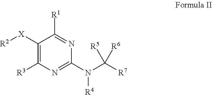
C1([X][R2])=C([R3])N=C(N(C([R7])([R5])[R6])[R4])N=C1[R1]
